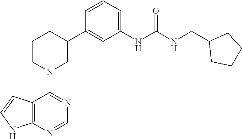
C12=C(NC=C1)N=CN=C2N1CC(C2=CC(NC(NCC3CCCC3)=O)=CC=C2)CCC1
